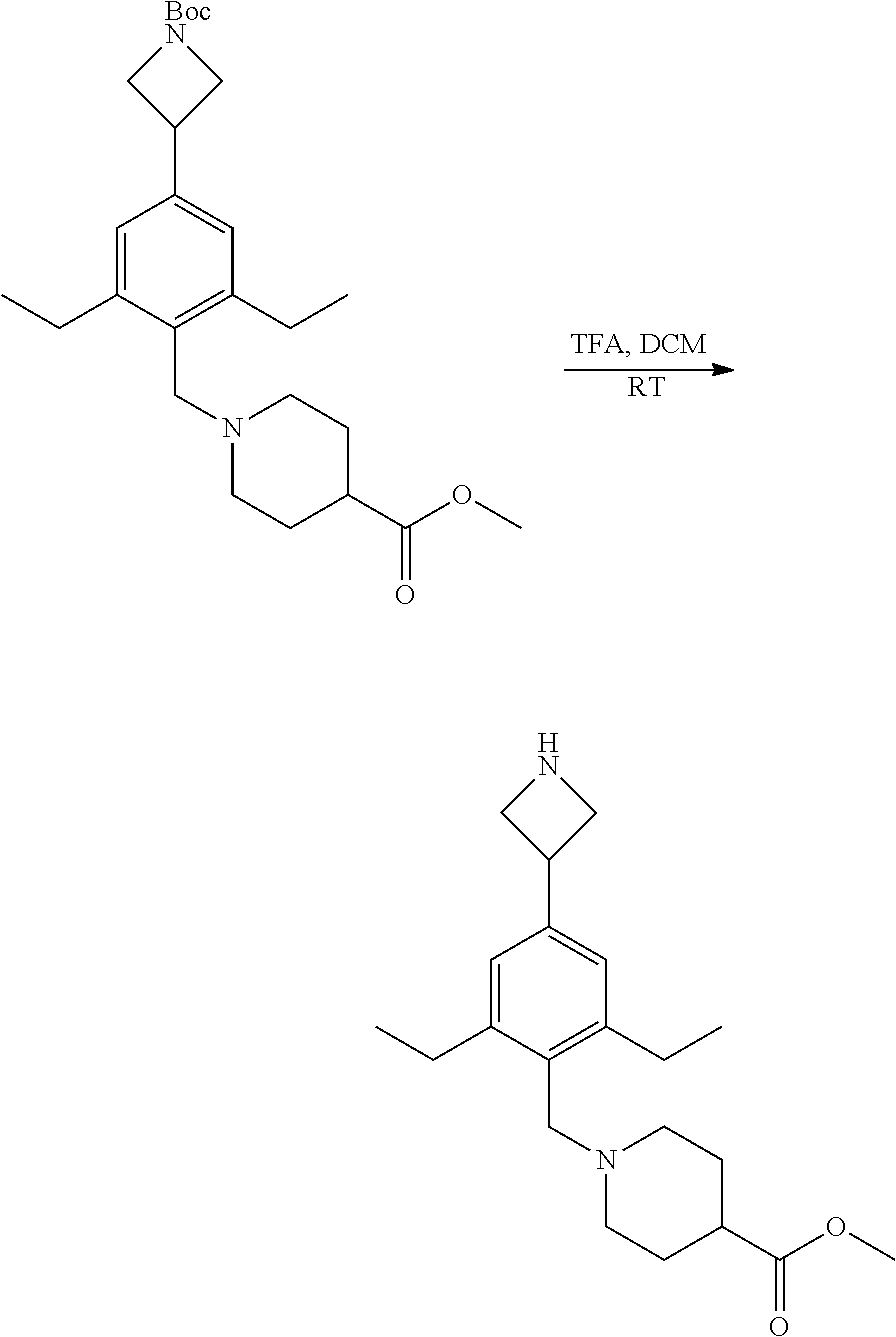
[RT].C1=C(CC)C(CN2CCC(C(OC)=O)CC2)=C(CC)C=C1C1C[BocN]C1.C1=C(CC)C(CN2CCC(C(OC)=O)CC2)=C(CC)C=C1C1CNC1
